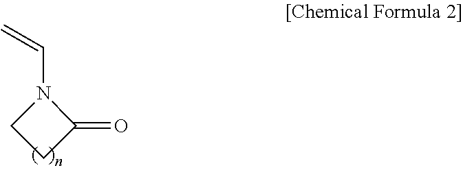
C(N1CCC1=O)=C
